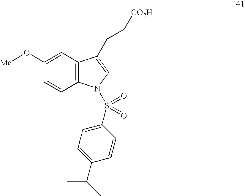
C1(O[Me])=CC2=C(C=C1)N(S(=O)(=O)C1=CC=C(C(C)C)C=C1)C=C2CC[CO2H]
